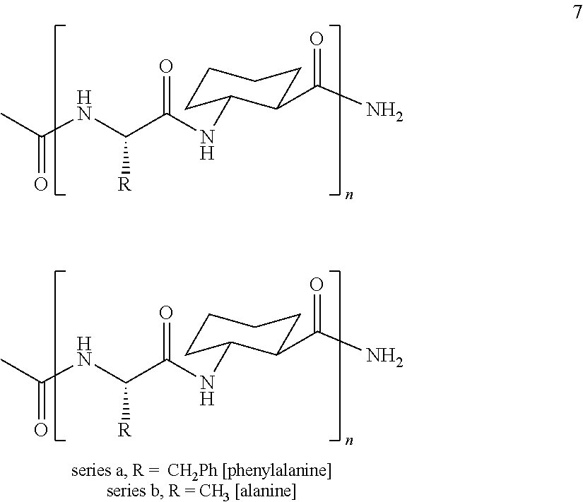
CC(NC(C(NC1CCCCC1C(=O)N)=O)[R])=O.CC(NC(C(NC1CCCCC1C(=O)N)=O)[R])=O
